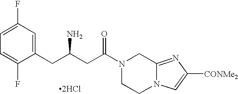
C1(CC(CC(N2CCN3C(=NC([CONMe2])=C3)C2)=O)N)=CC(F)=CC=C1F.[2HCl]
